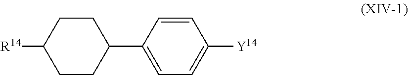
C1CC([R14])CCC1C1=CC=C([Y14])C=C1
